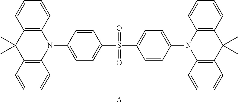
C12=C(C=CC=C1)N(C1=CC=C(S(C3=CC=C(N4C5=C(C(C)(C)C6=C4C=CC=C6)C=CC=C5)C=C3)(=O)=O)C=C1)C1=C(C2(C)C)C=CC=C1.[A]
